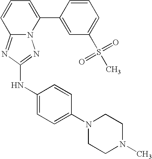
N12C(=NC(NC3=CC=C(N4CCN(C)CC4)C=C3)=N1)C=CC=C2C1=CC(S(C)(=O)=O)=CC=C1
